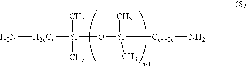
[H2cCc]([Si](O[Si]([CcH2c]N)(C)C)(C)C)N
